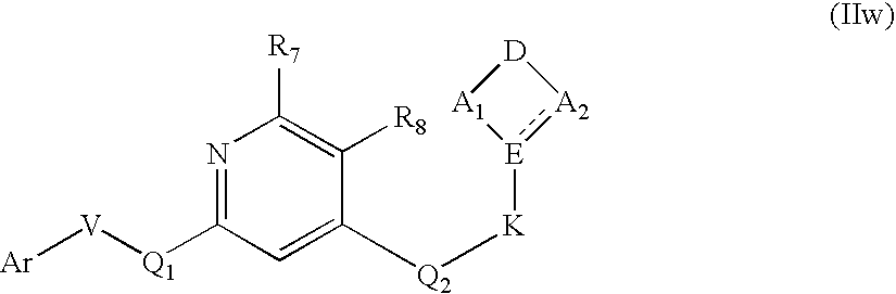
[Ar][V][Q1]C1=NC([R7])=C([R8])C([Q2][K][E]2:[A2][D][A1]2)=C1
